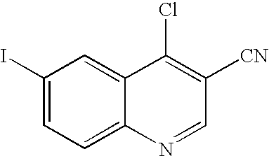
C1(I)=CC=C2C(=C1)C(Cl)=C([CN])C=N2
